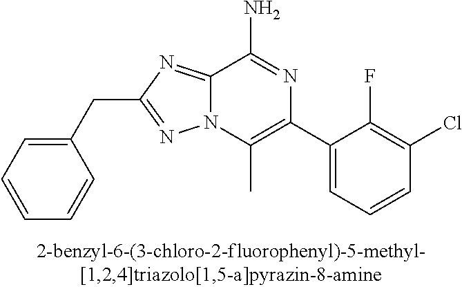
C1(CC2=NN3C(=N2)C(N)=NC(C2=CC=CC(Cl)=C2F)=C3C)=CC=CC=C1
